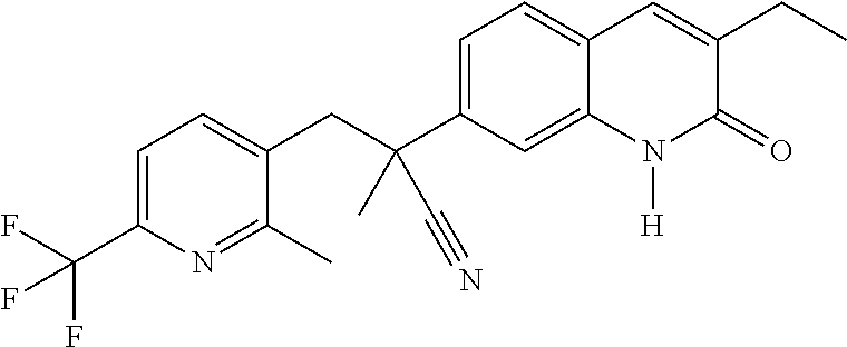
C(C1=CC=C2C(=C1)N([H])C(=O)C(CC)=C2)(CC1=CC=C(C(F)(F)F)N=C1C)(C)C#N
